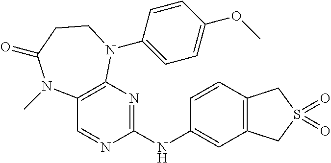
C1=CC(NC2=NC3=C(C=N2)N(C)C(=O)CCN3C2=CC=C(OC)C=C2)=CC2=C1CS(=O)(=O)C2
